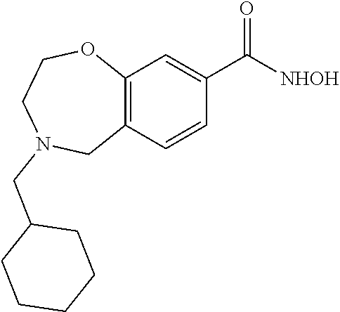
C12=C(C=CC(C([NHOH])=O)=C1)CN(CC1CCCCC1)CCO2
